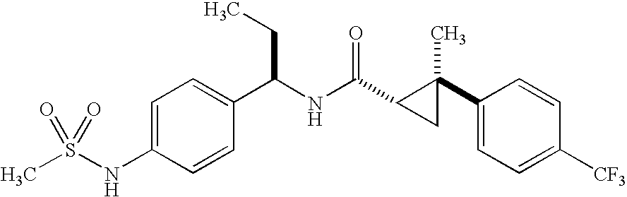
C1=C(NS(C)(=O)=O)C=CC(C(NC(C2CC2(C2=CC=C([CF3])C=C2)C)=O)CC)=C1
